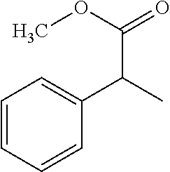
C1(C(C)C(=O)OC)=CC=CC=C1
